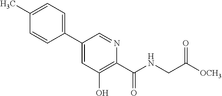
C1(C2=CC=C(C)C=C2)=CC(O)=C(C(=O)NCC([OCH3])=O)N=C1
